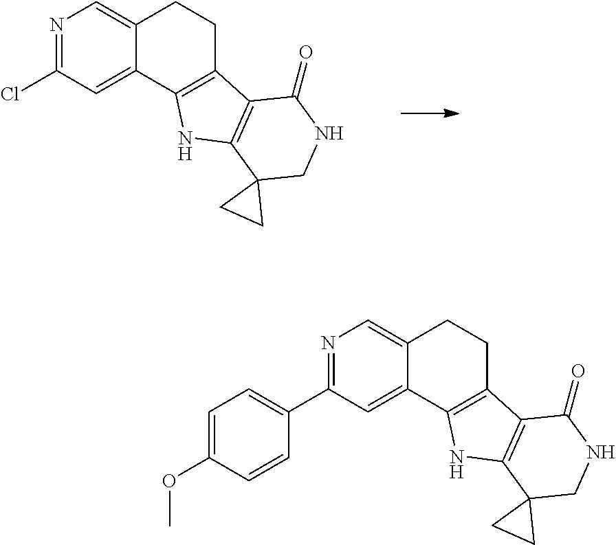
N1=C(Cl)C=C2C(=C1)CCC1=C2NC2=C1C(=O)NCC21CC1.N1=C(C2=CC=C(OC)C=C2)C=C2C(=C1)CCC1=C2NC2=C1C(=O)NCC21CC1
